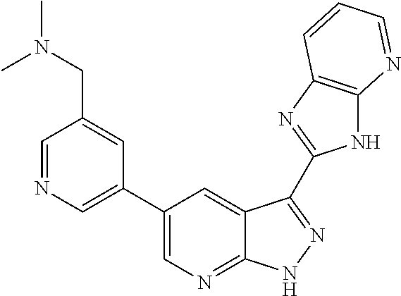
C1=NC=C(C2=CN=C3C(=C2)C(C2=NC4=C(N2)N=CC=C4)=NN3)C=C1CN(C)C
